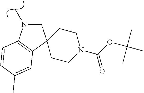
C1C2(C3=C(N1C)C=CC(C)=C3)CCN(C(=O)OC(C)(C)C)CC2
